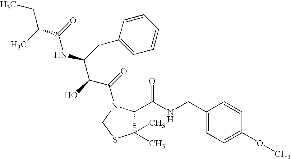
C1(CC(C(C(=O)N2C(C(NCC3=CC=C(OC)C=C3)=O)C(C)(C)SC2)O)NC(=O)C(CC)C)=CC=CC=C1
